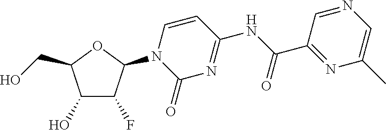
C1(O)C(F)C(N2C(=O)N=C(NC(C3=NC(C)=CN=C3)=O)C=C2)OC1CO
